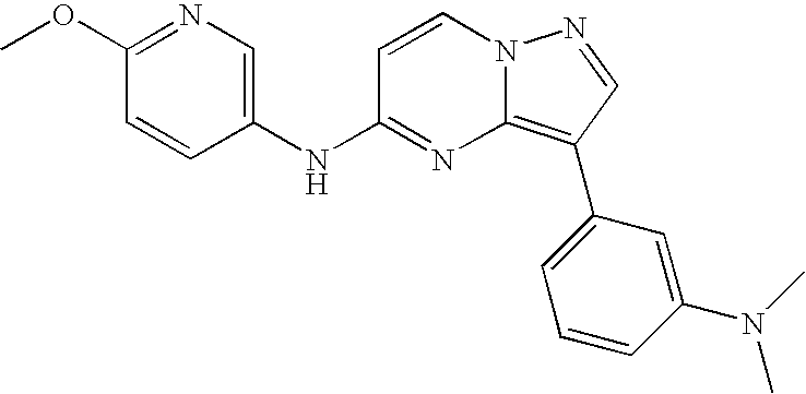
C1(NC2=NC3=C(C4=CC=CC(N(C)C)=C4)C=NN3C=C2)=CN=C(OC)C=C1
